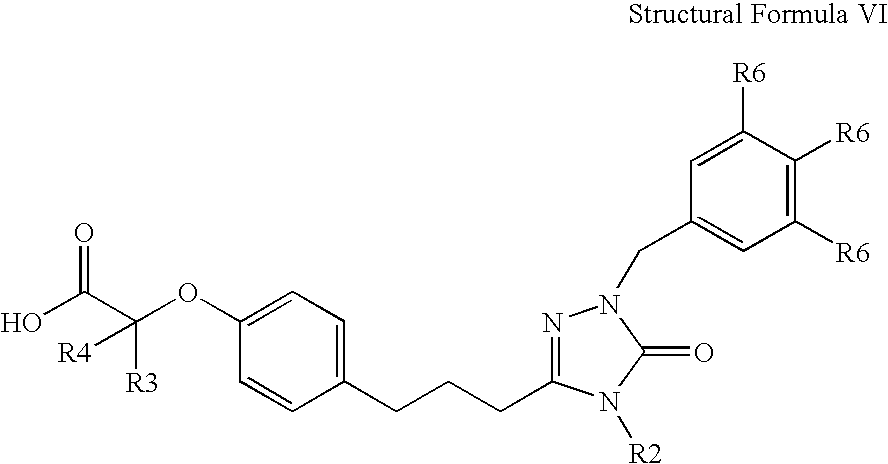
C1=C(OC(C(O)=O)([R3])[R4])C=CC(CCCC2=NN(CC3=CC([R6])=C([R6])C([R6])=C3)C(=O)N2[R2])=C1
